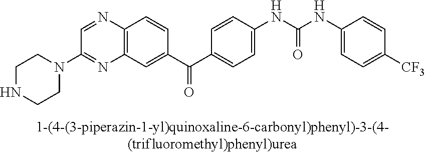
N1=C(N2CCNCC2)C=NC2=C1C=C(C(C1=CC=C(NC(NC3=CC=C([CF3])C=C3)=O)C=C1)=O)C=C2
